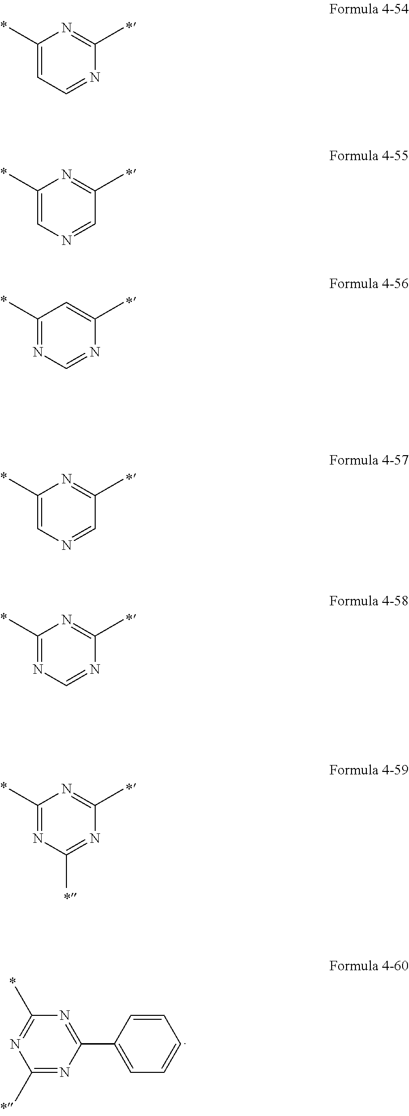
C1(C)=CC=NC(C)=N1.C1(C)=CN=CC(C)=N1.C1(C)=NC=NC(C)=C1.C1(C)=CN=CC(C)=N1.C1(C)=NC=NC(C)=N1.C1(C)=NC(C)=NC(C)=N1.C1(C)=NC(C)=NC(C2=CC=CC=C2)=N1
